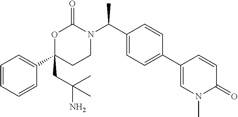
O1C(C2=CC=CC=C2)(CC(N)(C)C)CCN(C(C2=CC=C(C3=CN(C)C(=O)C=C3)C=C2)C)C1=O
